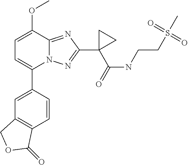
C1(C2=CC=C(OC)C3=NC(C4(C(NCCS(C)(=O)=O)=O)CC4)=NN23)=CC2=C(C=C1)C(=O)OC2
